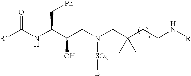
[R]C(NC(C(CN(CC(CCN[R])(C)C)[SO2][E])O)C[Ph])=O
